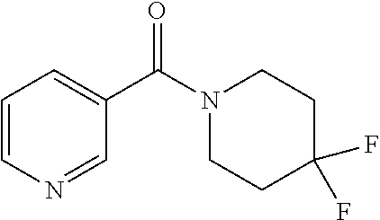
C1=CN=CC(C(N2CCC(F)(F)CC2)=O)=C1
